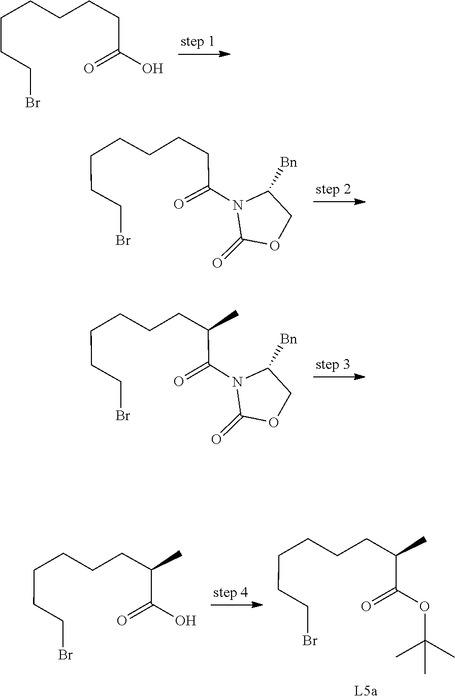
C(CCBr)CCCCC(O)=O.C1([Bn])COC(=O)N1C(CCCCCCCBr)=O.C1([Bn])COC(=O)N1C(C(CCCCCCBr)C)=O.C(CCBr)CCCC(C)C(O)=O.C(CBr)CCCCC(C)C(OC(C)(C)C)=O
